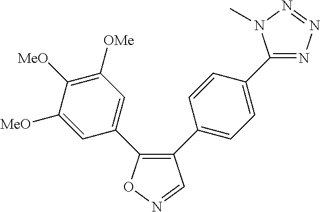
C1(C2=CC=C(C3=NN=NN3C)C=C2)=C(C2=CC([OMe])=C([MeO])C([MeO])=C2)ON=C1
